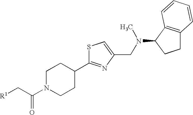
C1N(C(C[R1])=O)CCC(C2=NC(CN(C)C3C4=C(CC3)C=CC=C4)=CS2)C1
